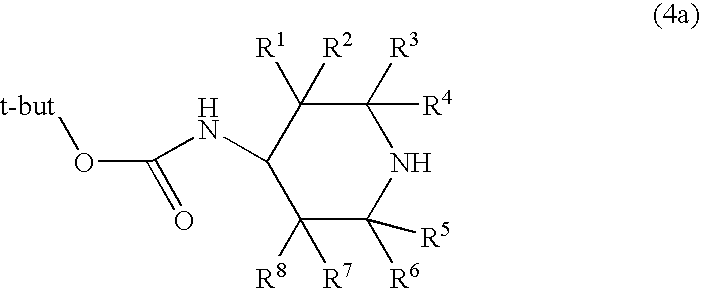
C1([R3])([R4])C([R1])([R2])C(NC(O[t-but])=O)C([R8])([R7])C([R6])([R5])N1
